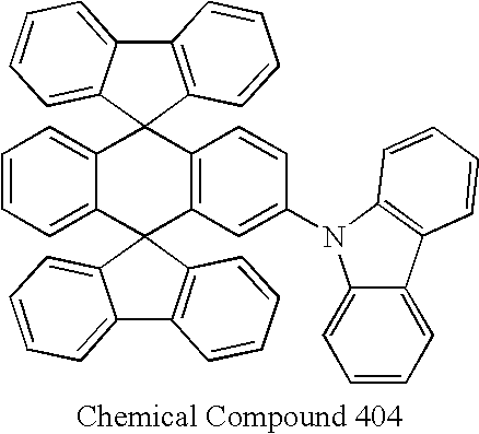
C12=CC=CC=C1C1(C3=C(C=CC(N4C5=CC=CC=C5C5=C4C=CC=C5)=C3)C23C2=CC=CC=C2C2=C3C=CC=C2)C2=C(C3=CC=CC=C31)C=CC=C2
